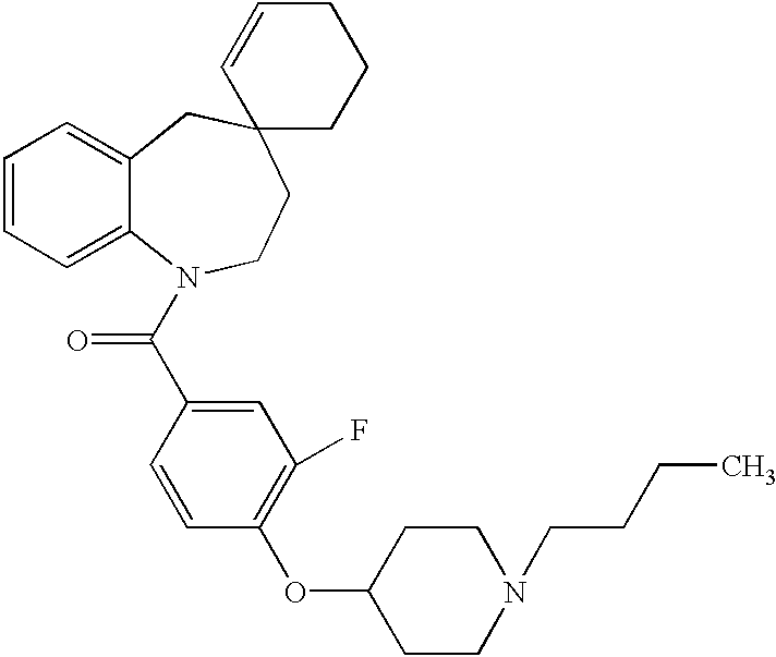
C1=CC=C2C(=C1)CC1(CCN2C(C2=CC(F)=C(OC3CCN(CCCC)CC3)C=C2)=O)CCCC=C1
